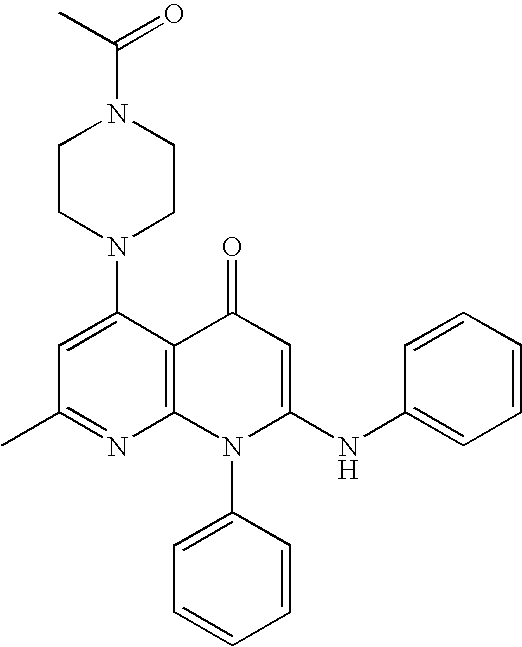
C1(C)=NC2=C(C(N3CCN(C(C)=O)CC3)=C1)C(=O)C=C(NC1=CC=CC=C1)N2C1=CC=CC=C1
